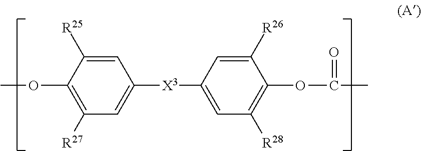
C1=C([R25])C(OC)=C([R27])C=C1[X3]C1=CC([R28])=C(OC(C)=O)C([R26])=C1
